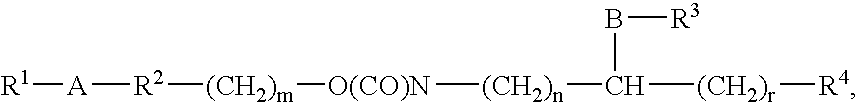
[R1][A][R2][(CH2)m][O(CO)N][(CH2)n]C([(CH2)r][R4])B[R3]
